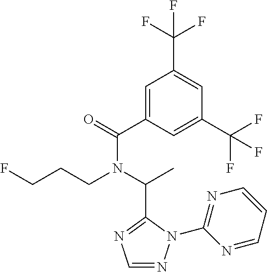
C1(C(=O)N(C(C)C2=NC=NN2C2=NC=CC=N2)CCCF)=CC(C(F)(F)F)=CC(C(F)(F)F)=C1
